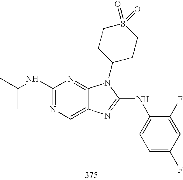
C1(NC(C)C)=NC=C2C(=N1)N(C1CCS(=O)(=O)CC1)C(NC1=CC=C(F)C=C1F)=N2
